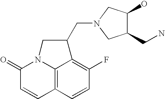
C12=C3C=CC(F)=C1C(CN1CC(CN)C(O)C1)CN2C(=O)C=C3
